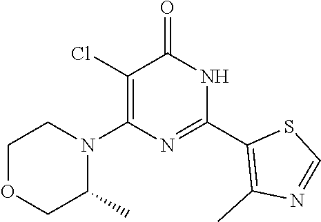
C1(Cl)=C(N2CCOCC2C)N=C(C2=C(C)N=CS2)NC1=O
